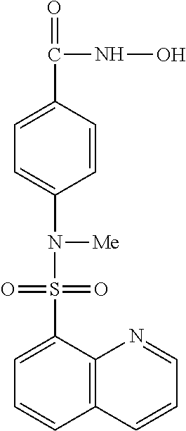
C1=CC(C(=O)NO)=CC=C1N(S(C1=CC=CC2=C1N=CC=C2)(=O)=O)[Me]
